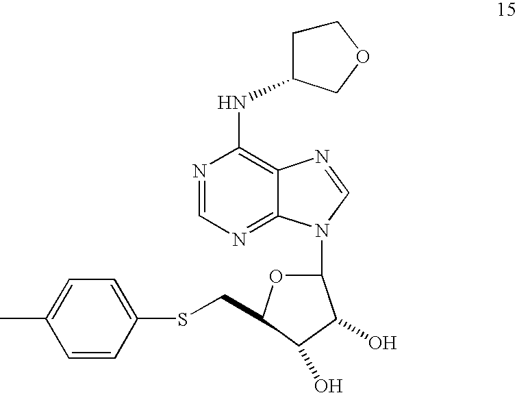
N1=CN=C2C(=C1NC1CCOC1)N=CN2C1OC(CSC2=CC=C(C)C=C2)C(O)C1O
